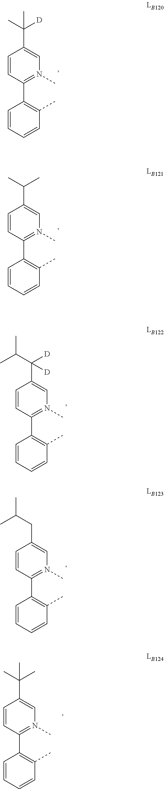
C1=CC(C2=C(C)C=CC=C2)=N(C)C=C1C([D])(C)C.C1=CC(C2=C(C)C=CC=C2)=N(C)C=C1C(C)C.C1=CC(C2=C(C)C=CC=C2)=N(C)C=C1C([D])(C(C)C)[D].C1=CC(C2=C(C)C=CC=C2)=N(C)C=C1CC(C)C.C1=CC(C2=C(C)C=CC=C2)=N(C)C=C1C(C)(C)C
